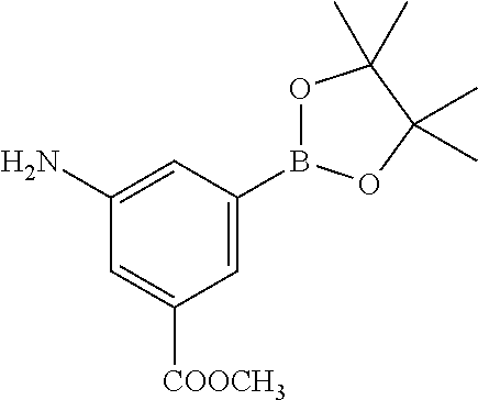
C1=C(B2OC(C)(C)C(C)(C)O2)C=C(N)C=C1[COOCH3]
